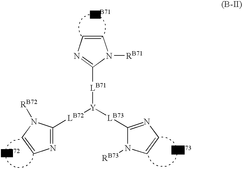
C1=CN=C([LB71][Y]([LB73]C2=NC=CN2[RB73])[LB72]C2=NC=CN2[RB72])N1[RB71]
